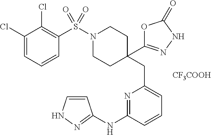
N1(S(C2=C(Cl)C(Cl)=CC=C2)(=O)=O)CCC(CC2=CC=CC(NC3=NNC=C3)=N2)(C2=NNC(=O)O2)CC1.[CF3COOH]
